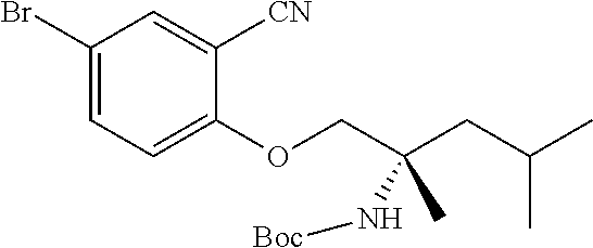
C1(Br)=CC=C(OCC(CC(C)C)(C)N[Boc])C([CN])=C1
